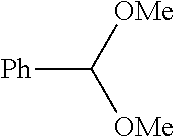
[Ph]C([OMe])[OMe]
